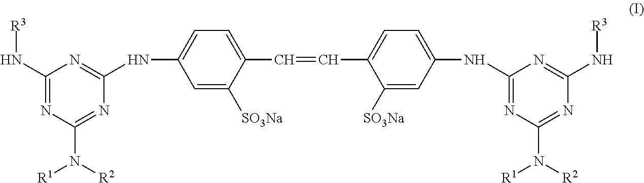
C1(N[R3])=NC(N([R1])[R2])=NC(NC2=CC=C(C=CC3=CC=C(NC4=NC(N([R2])[R1])=NC(N[R3])=N4)C=C3[SO3Na])C([SO3Na])=C2)=N1
